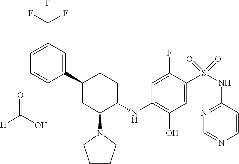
C1=CC(C2CC(N3CCCC3)C(NC3=C(O)C=C(S(NC4=NC=NC=C4)(=O)=O)C(F)=C3)CC2)=CC(C(F)(F)F)=C1.C([H])(O)=O
